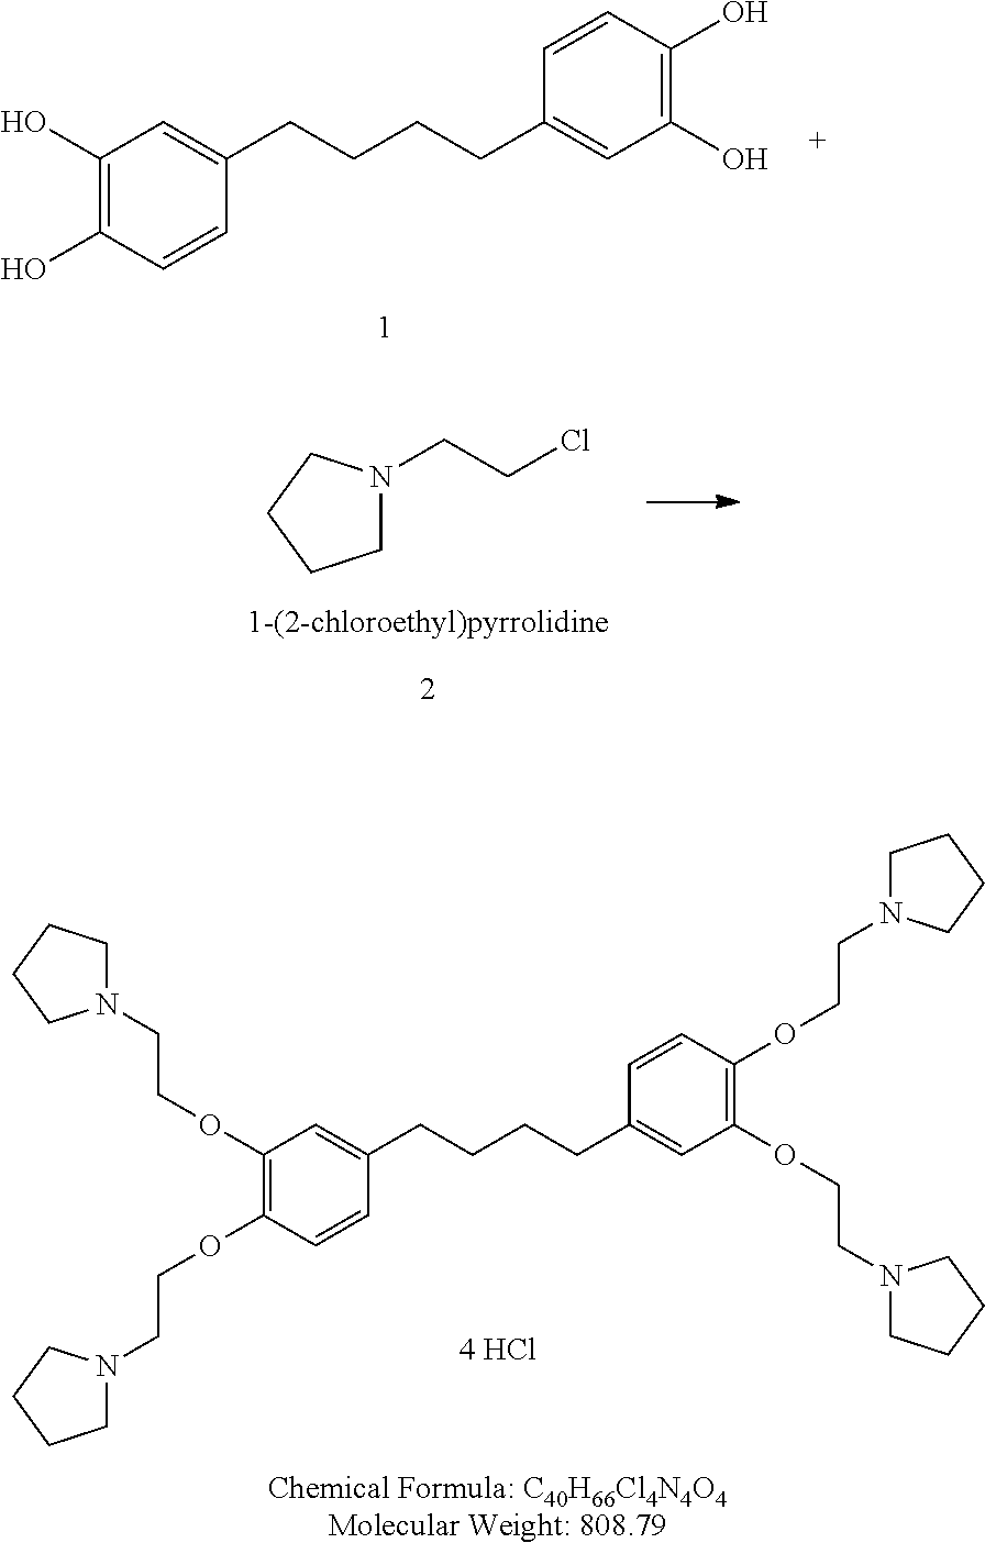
C1(O)=C(O)C=CC(CCCCC2=CC(O)=C(O)C=C2)=C1.N1(CCCl)CCCC1.C1(OCCN2CCCC2)=C(OCCN2CCCC2)C=CC(CCCCC2=CC(OCCN3CCCC3)=C(OCCN3CCCC3)C=C2)=C1.[Chemical Formula: C40H66Cl4N4O4Molecular Weight: 808.79]
